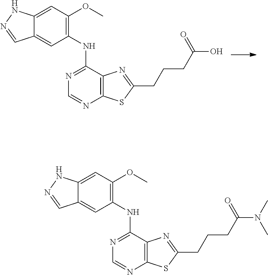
N(C1=NC=NC2=C1N=C(CCCC(O)=O)S2)C1=C(OC)C=C2C(=C1)C=NN2.N(C1=NC=NC2=C1N=C(CCCC(N(C)C)=O)S2)C1=C(OC)C=C2C(=C1)C=NN2
